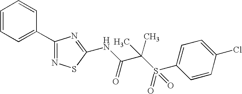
C1=CC=C(C2=NSC(NC(=O)C(C)(S(C3=CC=C(Cl)C=C3)(=O)=O)C)=N2)C=C1
